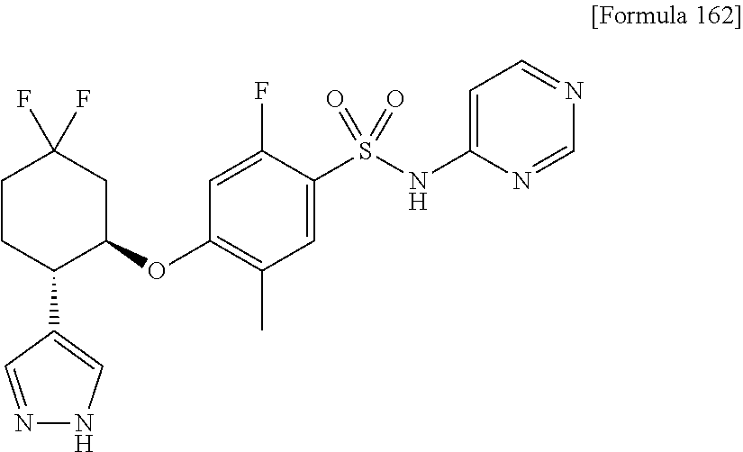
C1(OC2CC(F)(F)CCC2C2=CNN=C2)=C(C)C=C(S(NC2=CC=NC=N2)(=O)=O)C(F)=C1
